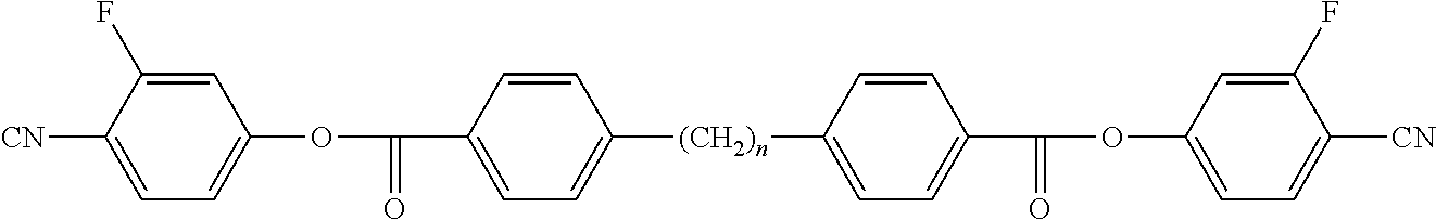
C(C1=CC=C([(CH2)n]C2=CC=C(C(=O)OC3=CC=C([CN])C(F)=C3)C=C2)C=C1)(=O)OC1=CC=C([CN])C(F)=C1
